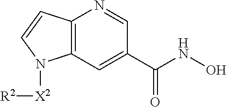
C12=C(C=C(C(NO)=O)C=N1)N([X2][R2])C=C2
